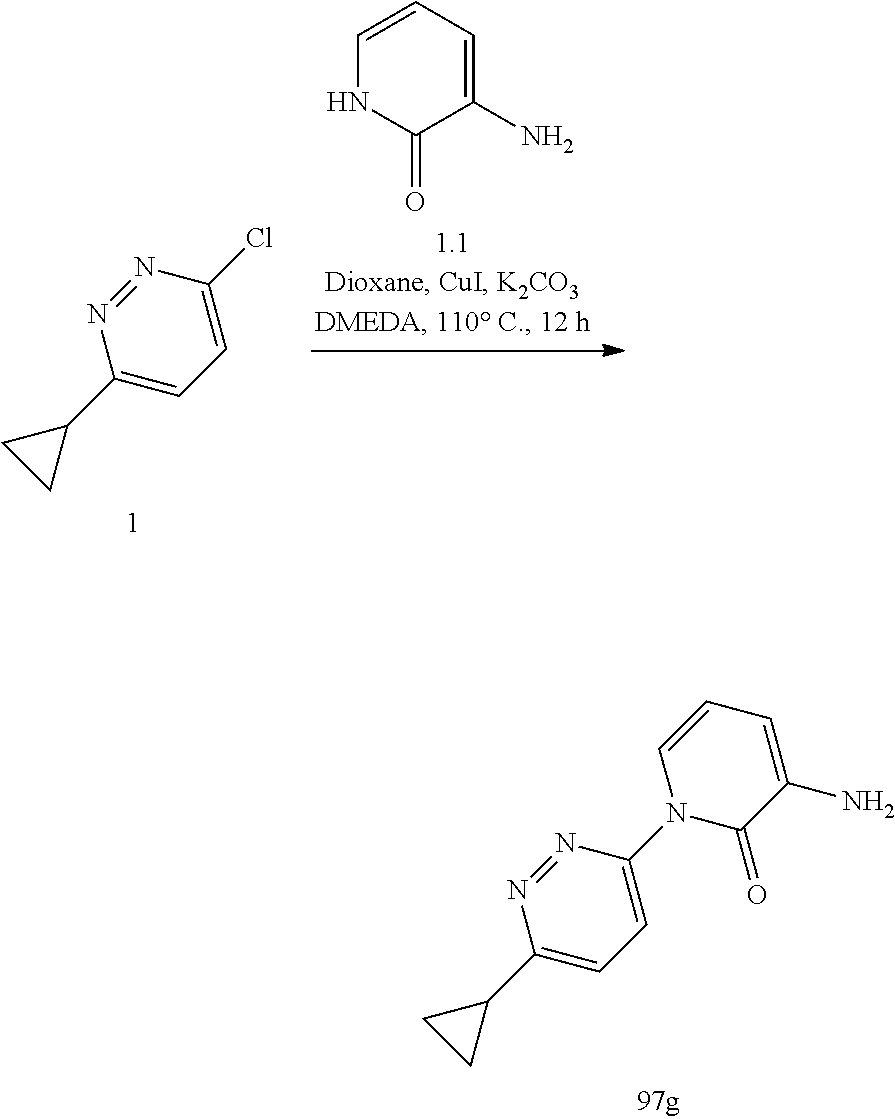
C1=CC=C(N)C(=O)N1.C1(Cl)=CC=C(C2CC2)N=N1.C1(N2C(=O)C(N)=CC=C2)=CC=C(C2CC2)N=N1
